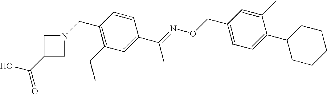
C1(CN2CC(C(O)=O)C2)=C(CC)C=C(C(=NOCC2=CC=C(C3CCCCC3)C(C)=C2)C)C=C1
